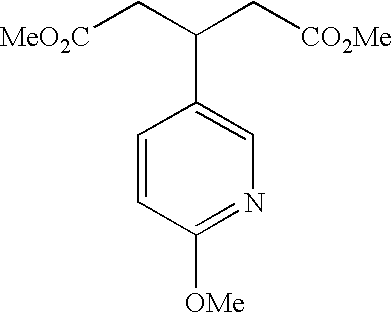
C1=CC(C(C[MeO2C])C[CO2Me])=CN=C1[OMe]
